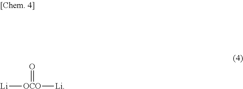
[Li][OCO](=O)[Li]
